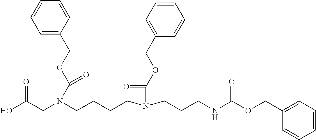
C1=CC=C(COC(=O)N(CCCNC(OCC2=CC=CC=C2)=O)CCCCN(CC(O)=O)C(OCC2=CC=CC=C2)=O)C=C1
